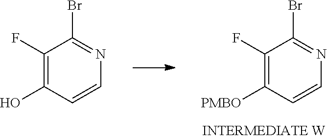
C1=CN=C(Br)C(F)=C1[PMBO].C1=CN=C(Br)C(F)=C1O
